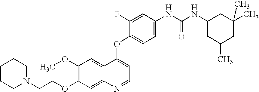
C1(OC)=C(OCCN2CCCCC2)C=C2C(=C1)C(OC1=CC=C(NC(NC3CC(C)CC(C)(C)C3)=O)C=C1F)=CC=N2
